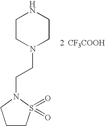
C1CN(CCN2CCCS2(=O)=O)CCN1.[CF3COOH]
